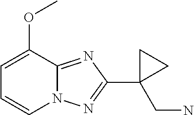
C1=C(OC)C2=NC(C3(CN)CC3)=NN2C=C1
